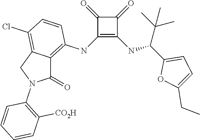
C1(NC2=C3C(=C(Cl)C=C2)CN(C2=C([CO2H])C=CC=C2)C3=O)=C(NC(C2=CC=C(CC)O2)C(C)(C)C)C(=O)C1=O
